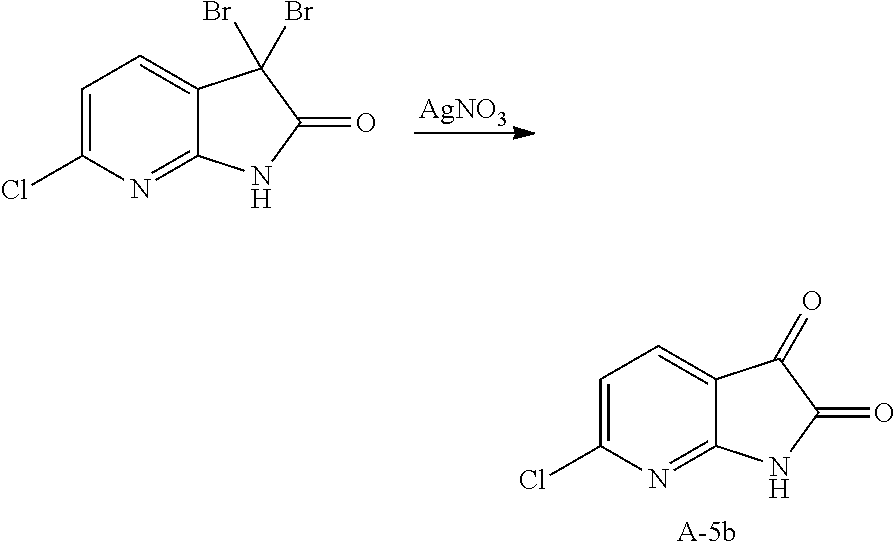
C1=C(Cl)N=C2C(=C1)C(Br)(Br)C(=O)N2.[AgNO3].C1=C(Cl)N=C2C(=C1)C(=O)C(=O)N2
